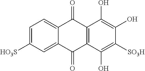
C12=C(C(=O)C3=CC=C([HO3S])C=C3C1=O)C(O)=C(O)C([SO3H])=C2O
